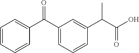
C1=CC=CC(C(C2=CC=CC(C(C(O)=O)C)=C2)=O)=C1
